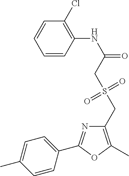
C1=CC(NC(=O)CS(CC2=C(C)OC(C3=CC=C(C)C=C3)=N2)(=O)=O)=C(Cl)C=C1
